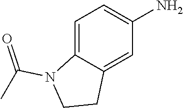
C1=C2C(=CC(N)=C1)CCN2C(C)=O
